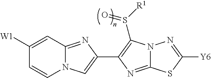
N12C(=NC(C3=C(S([R1])=O)N4C(=N3)SC([Y6])=N4)=C1)C=C([W1])C=C2
